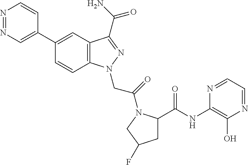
N1=NC=C(C2=CC3=C(C=C2)N(CC(=O)N2C(C(NC4=C(O)N=CC=N4)=O)CC(F)C2)N=C3C(N)=O)C=C1
